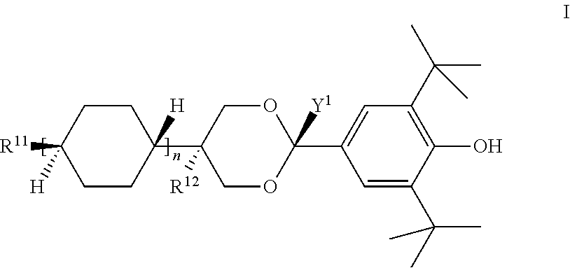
C1CC([R11])([H])CCC1(C1([R12])COC(C2=CC(C(C)(C)C)=C(O)C(C(C)(C)C)=C2)([Y1])OC1)[H]
